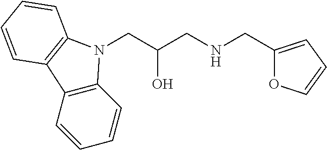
C(C(CNCC1=CC=CO1)O)N1C2=C(C=CC=C2)C2=C1C=CC=C2
